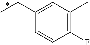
C1(CC)=CC(C)=C(F)C=C1
